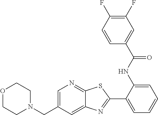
C1(C2=NC3=CC(CN4CCOCC4)=CN=C3S2)=CC=CC=C1NC(C1=CC(F)=C(F)C=C1)=O
